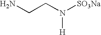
NCCN([SO3Na])[H]
